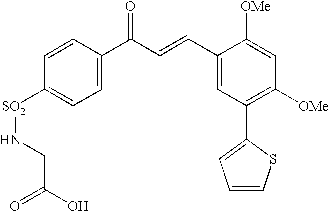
C1=C([SO2]NCC(O)=O)C=CC(C(C=CC2=CC(C3=CC=CS3)=C([OMe])C=C2[OMe])=O)=C1
